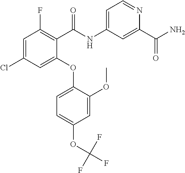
C1=C(Cl)C=C(OC2=CC=C(OC(F)(F)F)C=C2OC)C(C(NC2=CC=NC(C(N)=O)=C2)=O)=C1F
